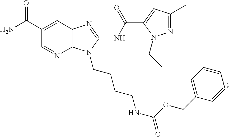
C12=C(N=C(NC(C3=CC(C)=NN3CC)=O)N1CCCCNC(OCC1=CC=CC=C1)=O)C=C(C(N)=O)C=N2
